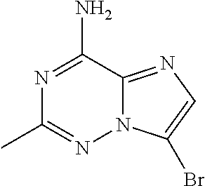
N1=C(N)C2=NC=C(Br)N2N=C1C
